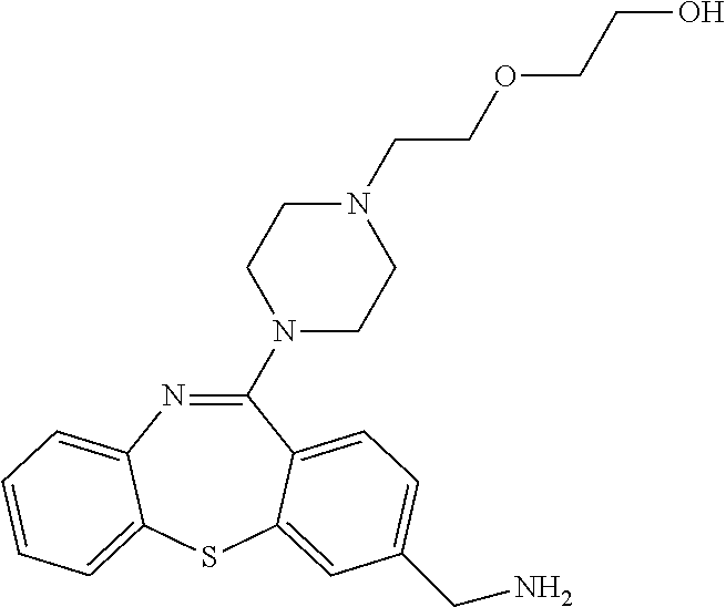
C1(N2CCN(CCOCCO)CC2)=NC2=CC=CC=C2SC2=CC(CN)=CC=C12
